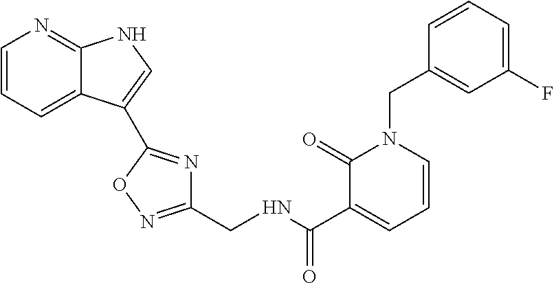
C1=CC=C2C(=N1)NC=C2C1=NC(CNC(C2=CC=CN(CC3=CC(F)=CC=C3)C2=O)=O)=NO1
